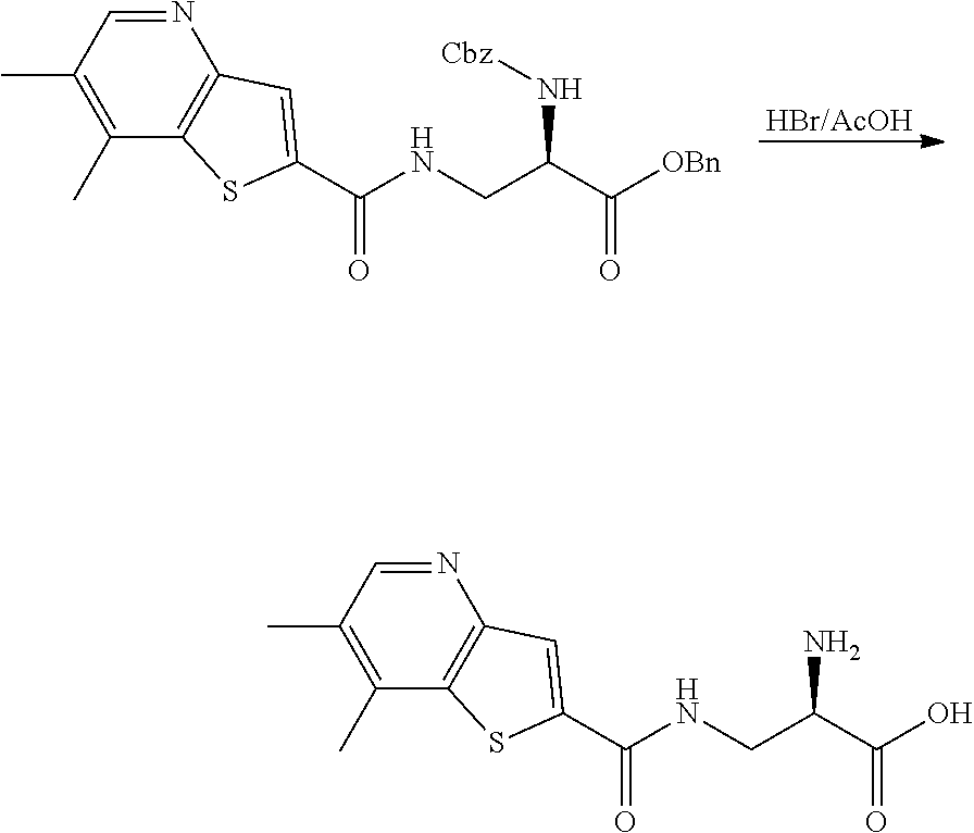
[HBr/AcOH].N1=CC(C)=C(C)C2=C1C=C(C(=O)NCC(C([OBn])=O)N[Cbz])S2.N1=CC(C)=C(C)C2=C1C=C(C(=O)NCC(C(O)=O)N)S2
